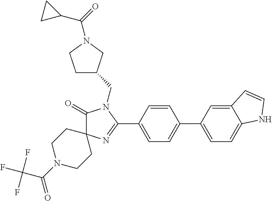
C1(=O)C2(N=C(C3=CC=C(C4=CC=C5C(=C4)C=CN5)C=C3)N1CC1CCN(C(C3CC3)=O)C1)CCN(C(=O)C(F)(F)F)CC2
